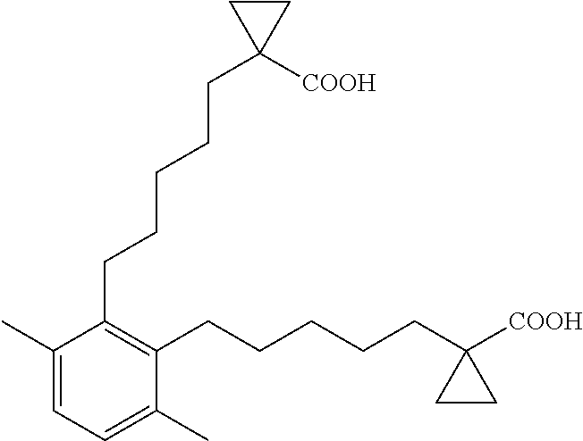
C1(C)=CC=C(C)C(CCCCCC2([COOH])CC2)=C1CCCCCC1([COOH])CC1
